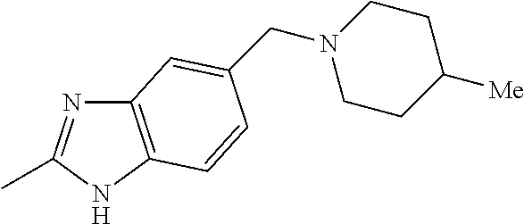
C12=C(NC(C)=N1)C=CC(CN1CCC([Me])CC1)=C2
